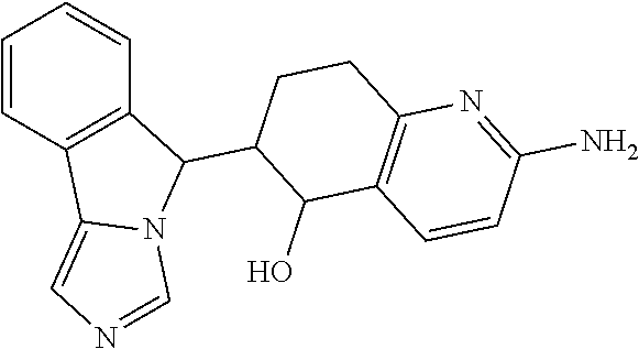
C1=CC2=C(C=C1)C(C1C(O)C3=C(CC1)N=C(N)C=C3)N1C2=CN=C1
